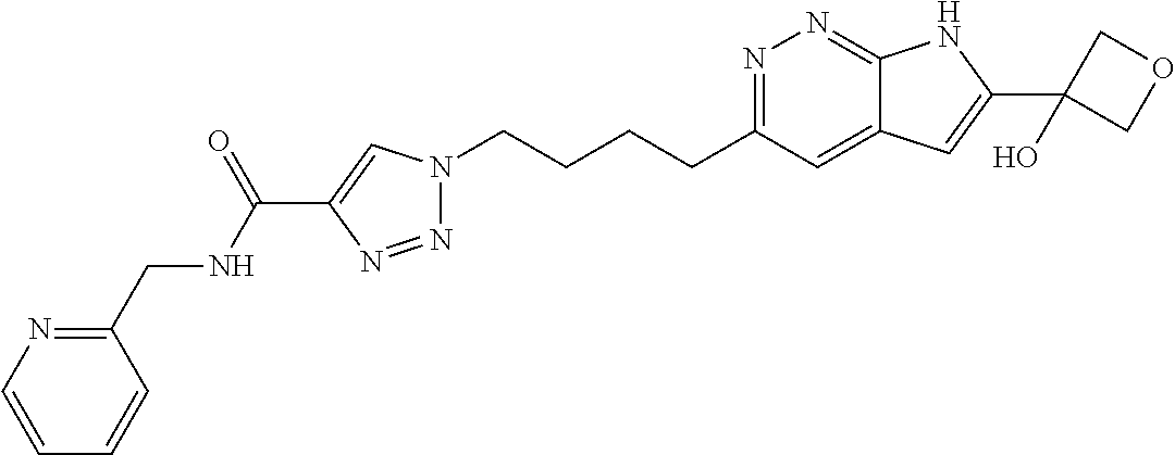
N1=C(CCCCN2N=NC(C(NCC3=NC=CC=C3)=O)=C2)C=C2C(=N1)NC(C1(O)COC1)=C2
